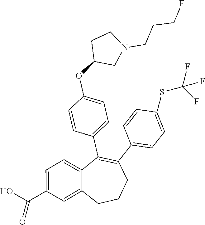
C1=C(C(O)=O)C=C2C(=C1)C(C1=CC=C(OC3CN(CCCF)CC3)C=C1)=C(C1=CC=C(SC(F)(F)F)C=C1)CCC2
